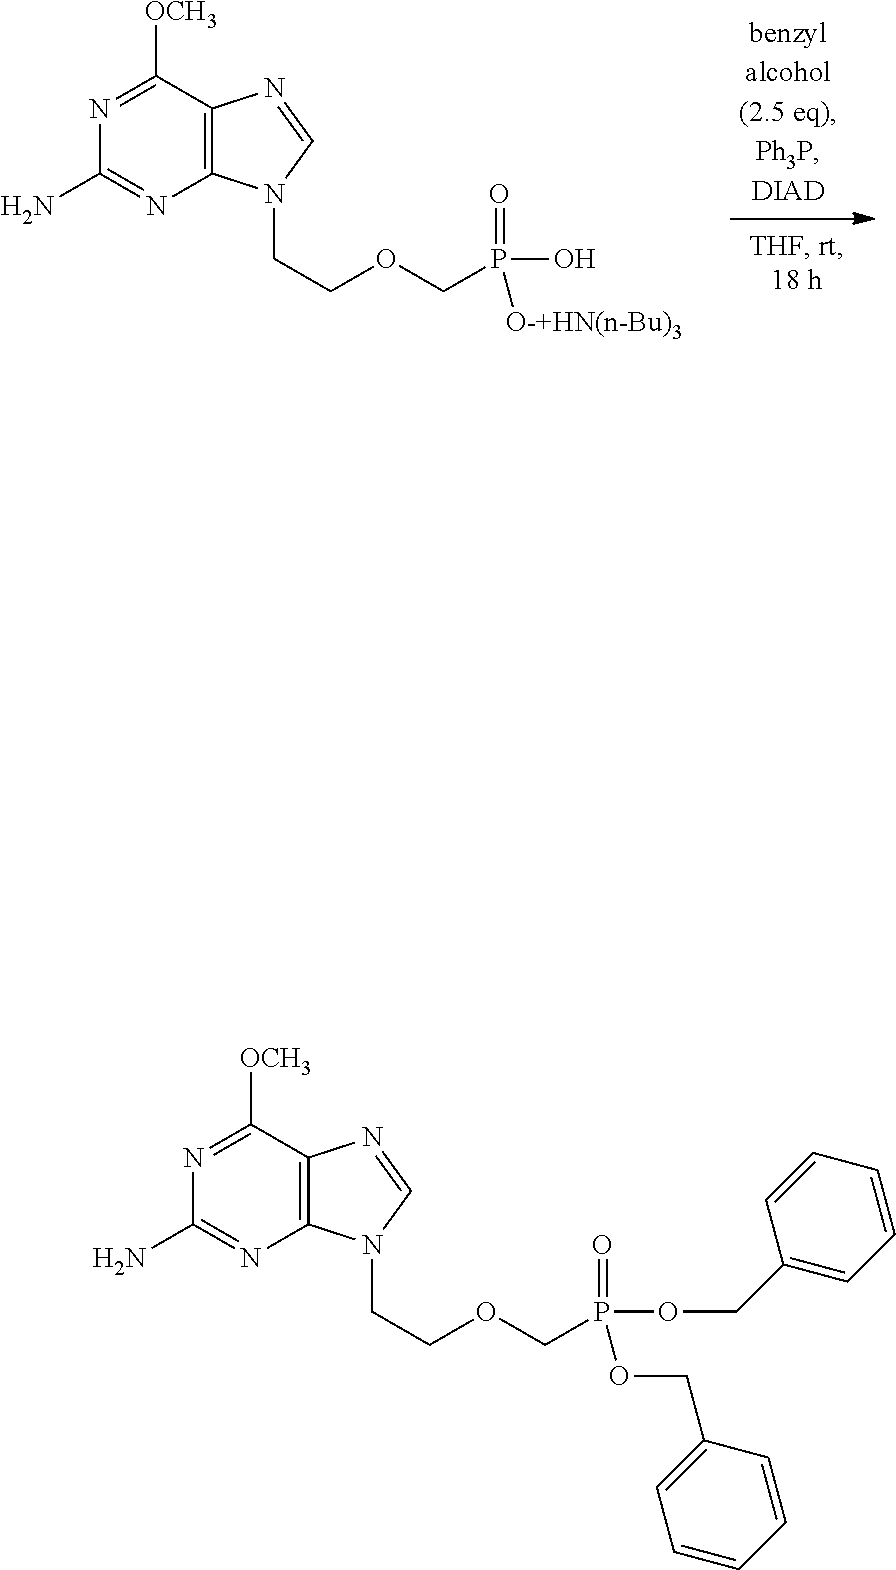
N1=C([OCH3])C2=C(N=C1N)N(CCOCP(=O)([O-+HN(n-Bu)3])O)C=N2.N1=C([OCH3])C2=C(N=C1N)N(CCOCP(=O)(OCC1=CC=CC=C1)OCC1=CC=CC=C1)C=N2
